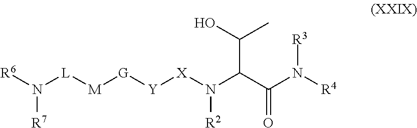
[R6]N([L][M][G][Y][X]N(C(C(N([R4])[R3])=O)C(O)C)[R2])[R7]
